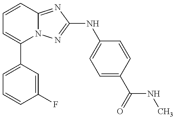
C1=C(C2=CC=CC3=NC(NC4=CC=C(C(=O)NC)C=C4)=NN23)C=C(F)C=C1
